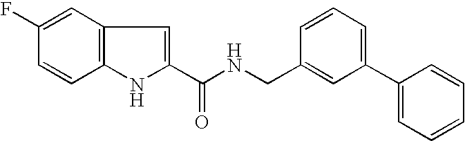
C12=C(C=C(F)C=C1)C=C(C(NCC1=CC(C3=CC=CC=C3)=CC=C1)=O)N2
